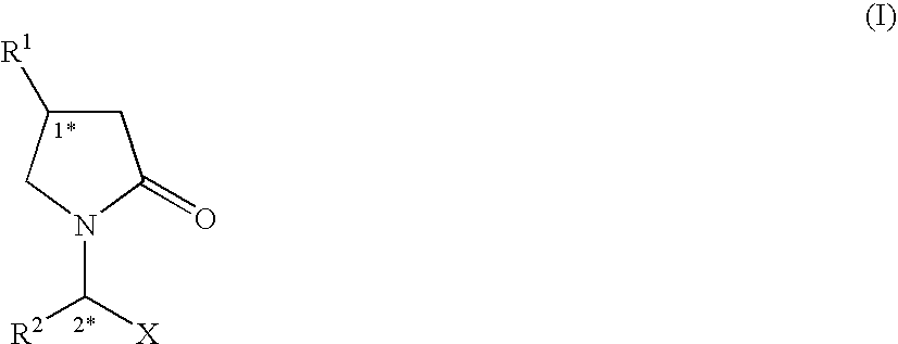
C1C([R1])CN(C([X])[R2])C1=O
